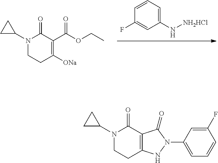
C1(F)=CC(N[NH2HCl])=CC=C1.N1(C2CC2)CCC([ONa])=C(C(OCC)=O)C1=O.N1(C2CC2)CCC2=C(C1=O)C(=O)N(C1=CC=CC(F)=C1)N2
